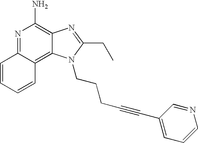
N1=C2C(=C3C(=C1N)N=C(CC)N3CCCC#CC1=CC=CN=C1)C=CC=C2
